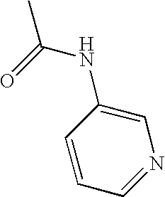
CC(NC1=CN=CC=C1)=O
